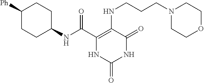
C(C1=C(NCCCN2CCOCC2)C(=O)NC(=O)N1)(=O)NC1CCC([Ph])CC1
